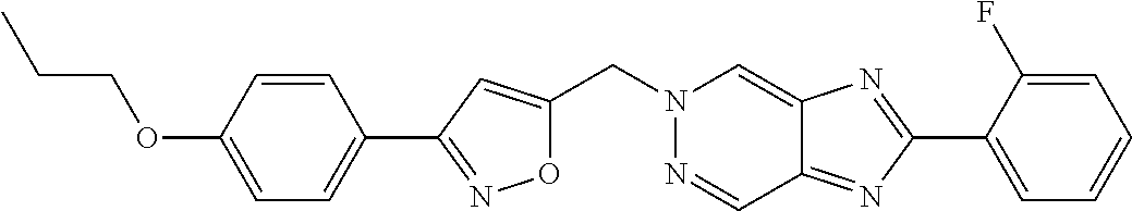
O1C(CN2N=CC3=NC(C4=CC=CC=C4F)=NC3=C2)=CC(C2=CC=C(OCCC)C=C2)=N1
